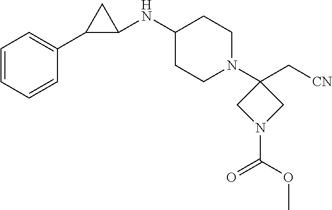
C1=CC=CC(C2C(NC3CCN(C4(C[CN])CN(C(OC)=O)C4)CC3)C2)=C1
